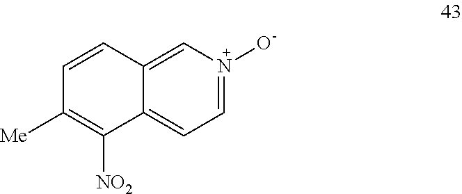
C1=N(O)C=C2C(=C1)C([NO2])=C([Me])C=C2
